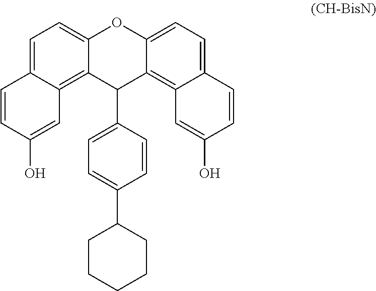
C1=C2C(=C3C(=C1)OC1=CC=C4C(=C1C3C1=CC=C(C3CCCCC3)C=C1)C=C(O)C=C4)C=C(O)C=C2
